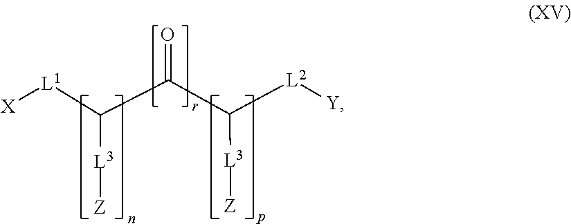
C(C(C([L2][Y])[L3][Z])=O)([L1][X])[L3][Z]
